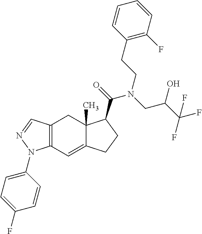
C12=C(C=C3C(C)(C1)C(C(=O)N(CC(C(F)(F)F)O)CCC1=C(F)C=CC=C1)CC3)N(C1=CC=C(F)C=C1)N=C2
